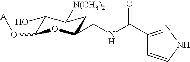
C1(O)C(O[A])OC(CNC(C2=NNC=C2)=O)CC1[N(CH3)2]
